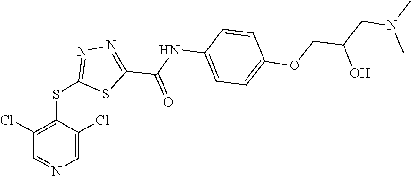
C1=C(Cl)C(SC2=NN=C(C(=O)NC3=CC=C(OCC(O)CN(C)C)C=C3)S2)=C(Cl)C=N1
